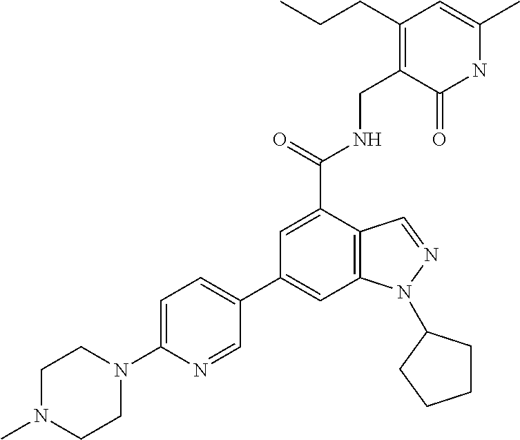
C1(C2=CC=C(N3CCN(C)CC3)N=C2)=CC2=C(C(C(=O)NCC3=C(CCC)C=C(C)NC3=O)=C1)C=NN2C1CCCC1
